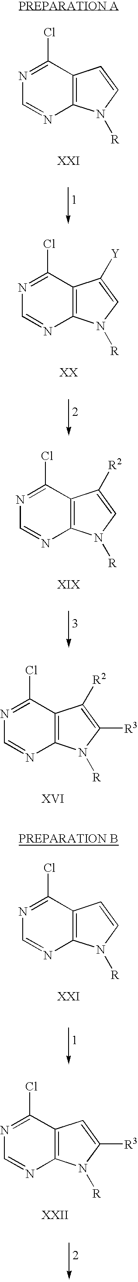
N1=C(Cl)C2=C(N=C1)N([R])C([R3])=C2[R2].N1=C(Cl)C2=C(N=C1)N([R])C=C2.N1=C(Cl)C2=C(N=C1)N([R])C=C2[Y].N1=C(Cl)C2=C(N=C1)N([R])C=C2[R2].N1=C(Cl)C2=C(N=C1)N([R])C([R3])=C2.N1=C(Cl)C2=C(N=C1)N([R])C=C2
